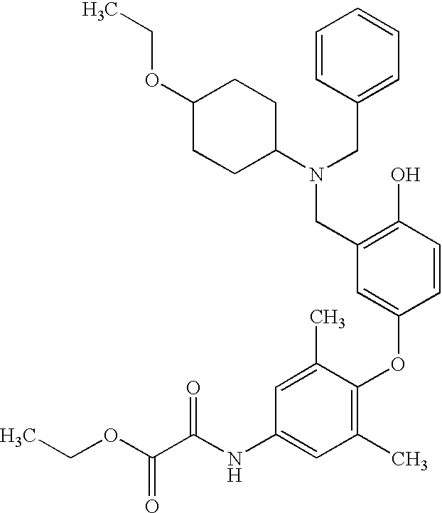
CCOC(C(NC1=CC(C)=C(OC2=CC(CN(CC3=CC=CC=C3)C3CCC(OCC)CC3)=C(O)C=C2)C(C)=C1)=O)=O
